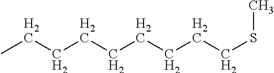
C(CCCCCSC)CCC
